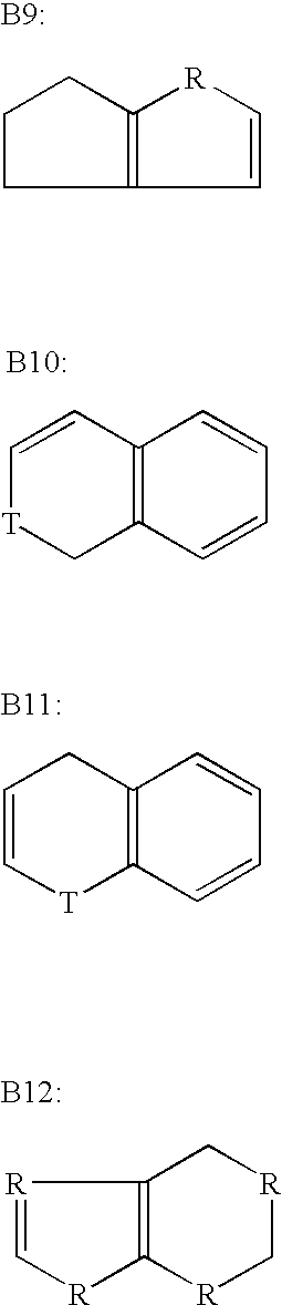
C12=C(CCC1)C=C[R]2.C12=C(C=CC=C1)C[T]C=C2.C12=C(C=CC=C1)[T]C=CC2.C12=C([R]C[R]C1)[R]C=[R]2
